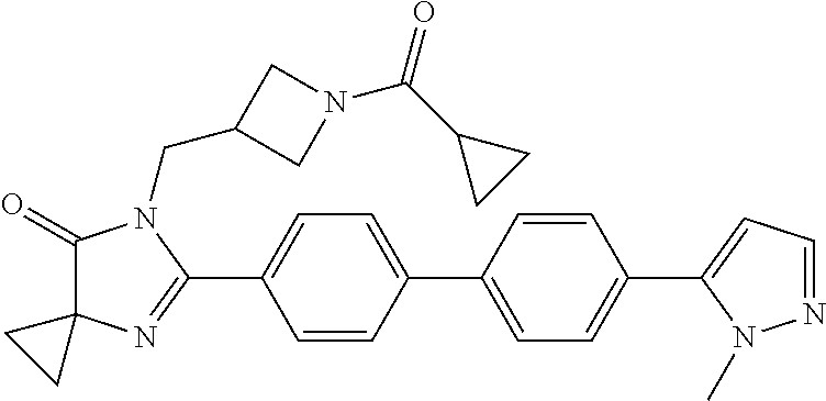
C1(=O)C2(N=C(C3=CC=C(C4=CC=C(C5=CC=NN5C)C=C4)C=C3)N1CC1CN(C(C3CC3)=O)C1)CC2
